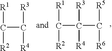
C(C([R3])[R4])([R1])[R2].C(C([R3])([R4])C([R5])[R6])([R1])[R2]
